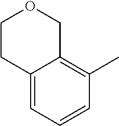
C1CC2=CC=CC(C)=C2CO1
